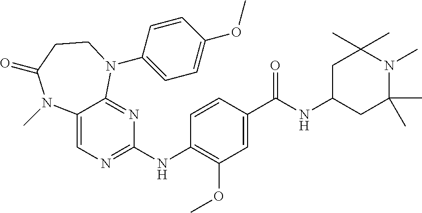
C1=CC(NC2=NC=C3C(=N2)N(C2=CC=C(OC)C=C2)CCC(=O)N3C)=C(OC)C=C1C(NC1CC(C)(C)N(C)C(C)(C)C1)=O
